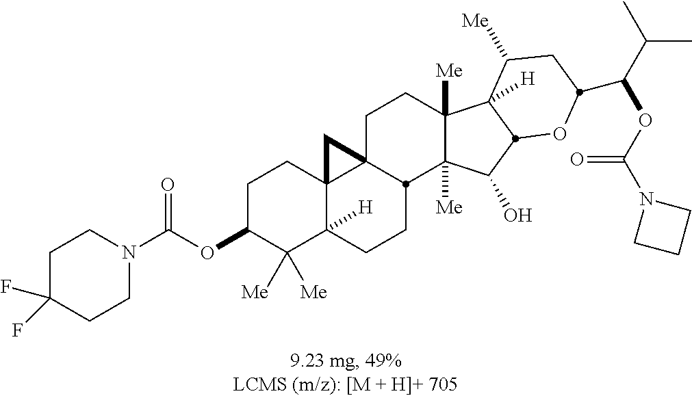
C1C(OC(N2CCC(F)(F)CC2)=O)C([Me])([Me])C2([H])C3(C1)C1(CCC4([Me])C([Me])(C(O)C5C4([H])C([Me])CC(C(C(C)C)OC(N4CCC4)=O)O5)C1CC2)C3
